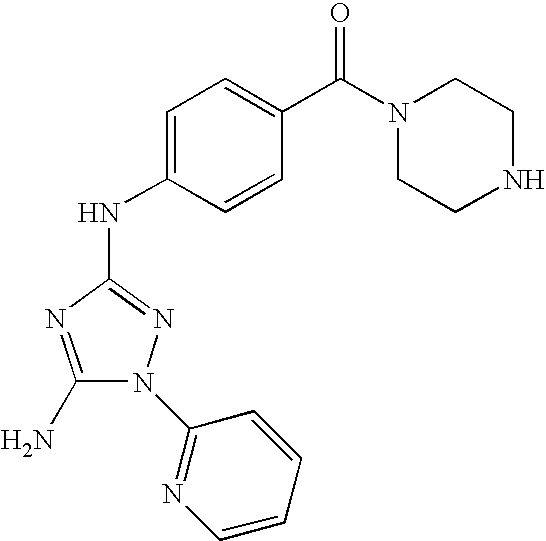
C1(N)=NC(NC2=CC=C(C(N3CCNCC3)=O)C=C2)=NN1C1=NC=CC=C1
